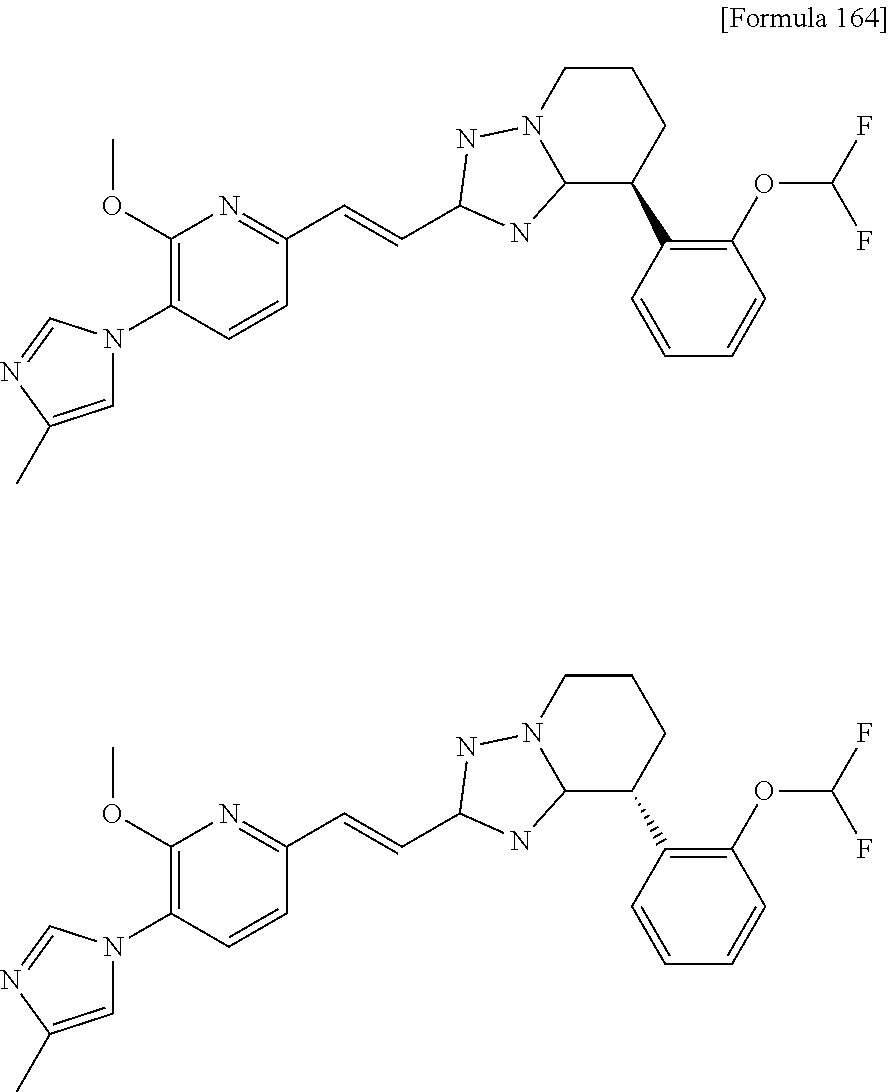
C1CN2C(C(C3=C(OC(F)F)C=CC=C3)C1)NC(C=CC1=NC(OC)=C(N3C=C(C)N=C3)C=C1)N2.C1CN2C(C(C3=C(OC(F)F)C=CC=C3)C1)NC(C=CC1=NC(OC)=C(N3C=C(C)N=C3)C=C1)N2
